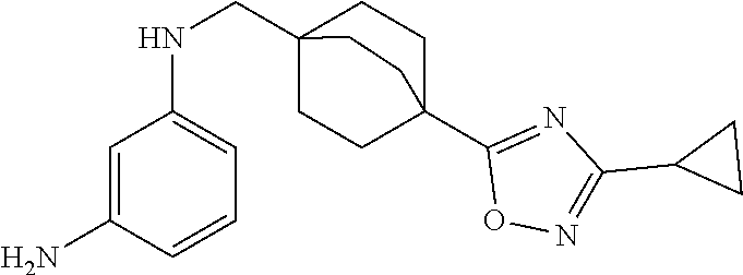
C1=C(N)C=CC=C1NCC12CCC(C3=NC(C4CC4)=NO3)(CC1)CC2
